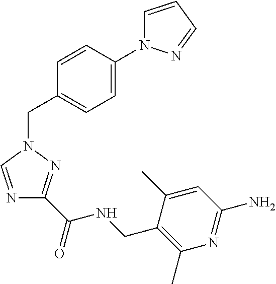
C1=CC(N2C=CC=N2)=CC=C1CN1C=NC(C(=O)NCC2=C(C)N=C(N)C=C2C)=N1
